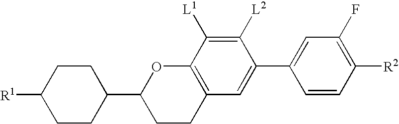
C1CC2=C(OC1C1CCC([R1])CC1)C([L1])=C([L2])C(C1=CC(F)=C([R2])C=C1)=C2
